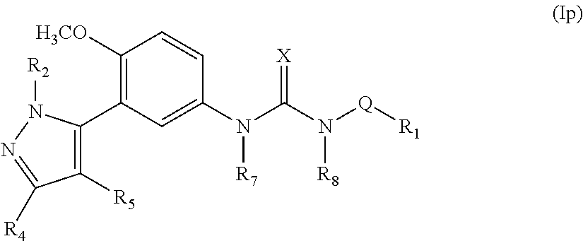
C1([R5])=C(C2=C([H3CO])C=CC(N(C(N([Q][R1])[R8])=[X])[R7])=C2)N([R2])N=C1[R4]
